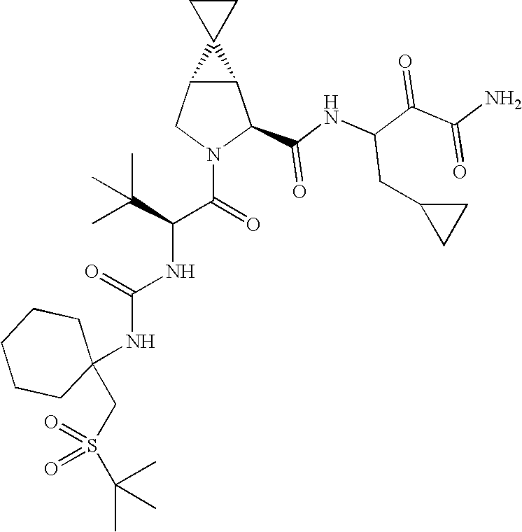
C12C(CN(C(=O)C(C(C)(C)C)NC(NC3(CS(C(C)(C)C)(=O)=O)CCCCC3)=O)C1C(NC(C(C(N)=O)=O)CC1CC1)=O)C21CC1
